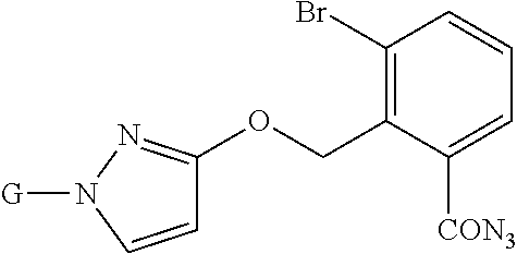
C1=CN([G])N=C1OCC1=C(Br)C=CC=C1[CON3]
